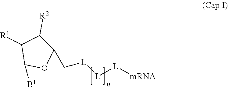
[mRNA][L][L][L]CC1C([R2])C([R1])C([B1])O1
